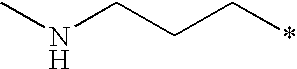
CNCCC*
